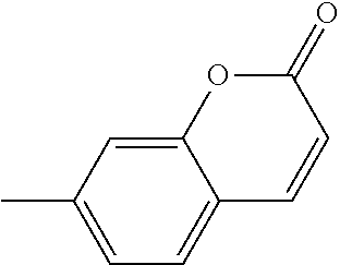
C1=C2OC(=O)C=CC2=CC=C1C
